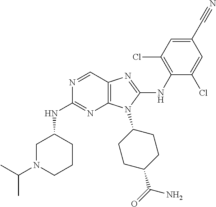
N1=CC2=C(N=C1NC1CN(C(C)C)CCC1)N(C1CCC(C(=O)N)CC1)C(NC1=C(Cl)C=C(C#N)C=C1Cl)=N2
